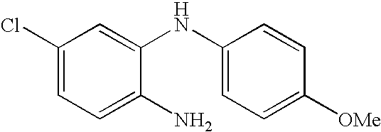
C1(Cl)=CC=C(N)C(NC2=CC=C([OMe])C=C2)=C1
